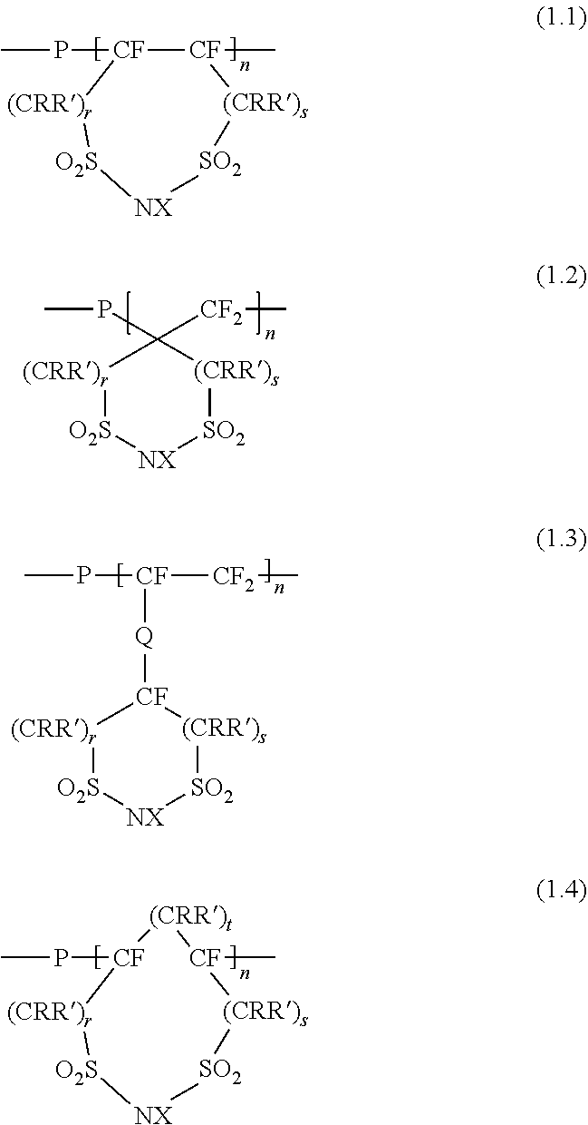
CP[CF]1[(CRR)r][O2S][NX][SO2][(CRR)s][CF]1C.C1(PC)([CF2]C)[(CRR)r][O2S][NX][SO2][(CRR)s]1.CP[CF]1[(CRR)r][O2S][NX][SO2][(CRR)s][CF](C)[(CRR)t]1.[CF]1([Q][CF]([CF2]C)PC)[(CRR)r][O2S][NX][SO2][(CRR)s]1
